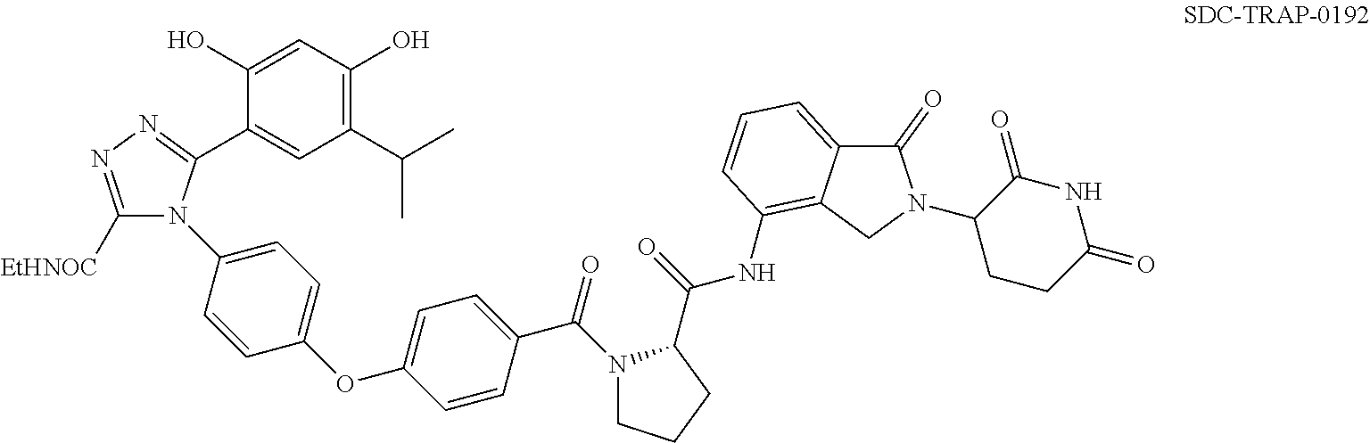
C1=C(O)C(C2=NN=C([EtHNOC])N2C2=CC=C(OC3=CC=C(C(N4CCCC4C(NC4=C5C(=CC=C4)C(=O)N(C4CCC(=O)NC4=O)C5)=O)=O)C=C3)C=C2)=CC(C(C)C)=C1O
